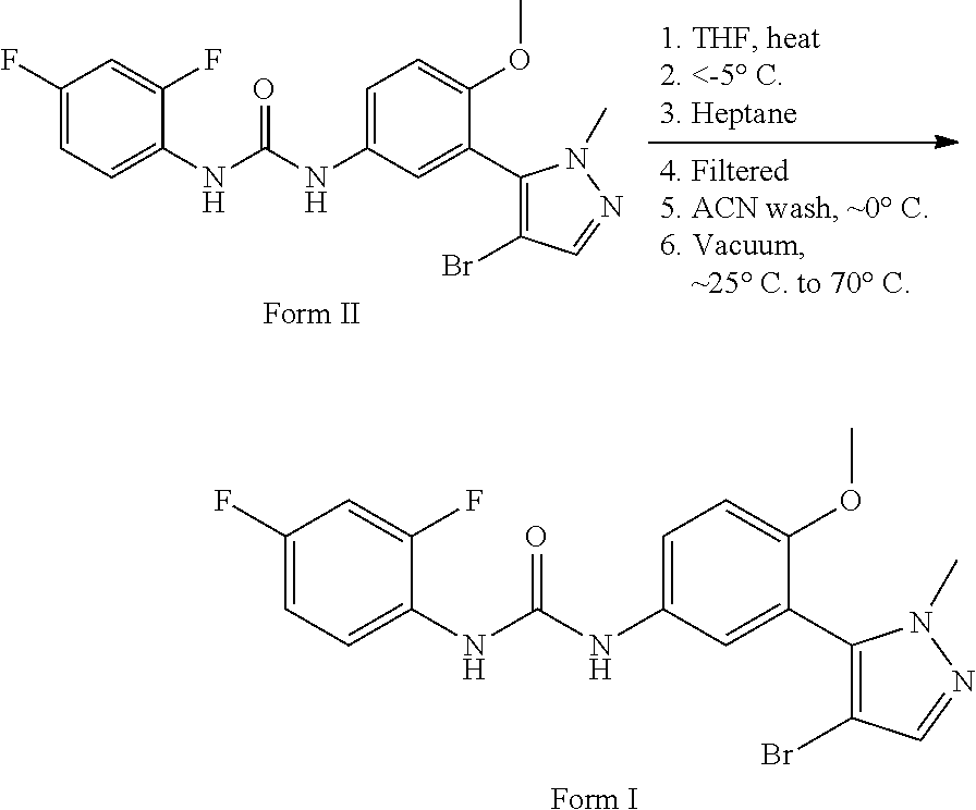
N(C1=CC=C(OC)C(C2=C(Br)C=NN2C)=C1)C(NC1=CC=C(F)C=C1F)=O.[Form II].N(C1=CC=C(OC)C(C2=C(Br)C=NN2C)=C1)C(NC1=CC=C(F)C=C1F)=O.[Form I]
